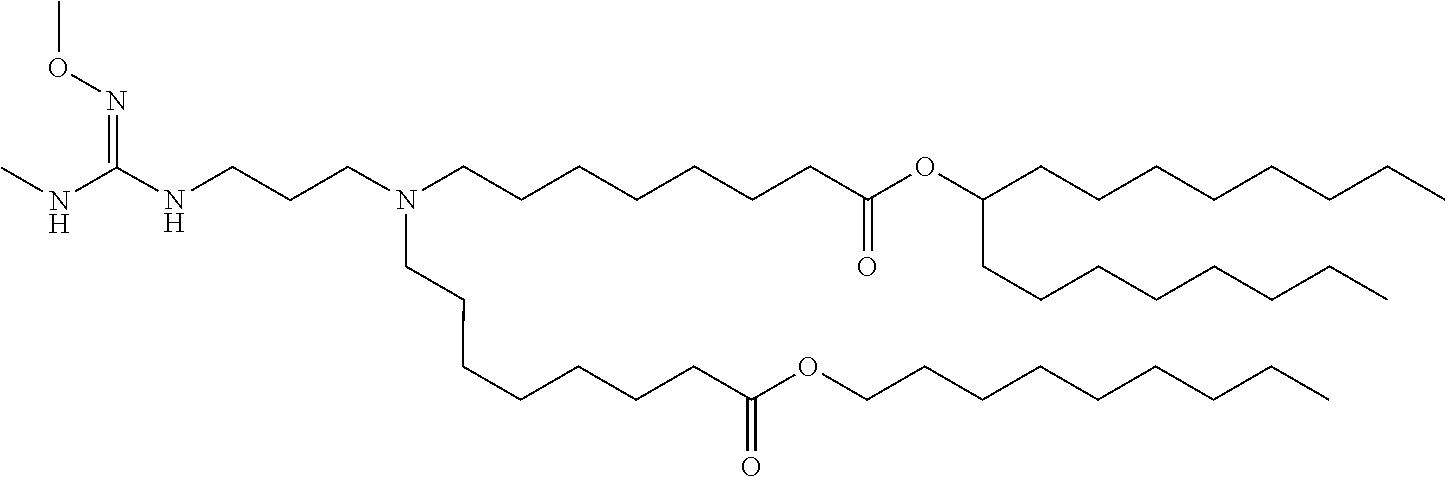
C(C(=O)OCCCCCCCCC)CCCCCCN(CCCCCCCC(=O)OC(CCCCCCCC)CCCCCCCC)CCCNC(=NOC)NC
